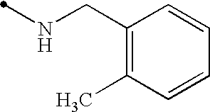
C1=CC(CNC)=C(C)C=C1
